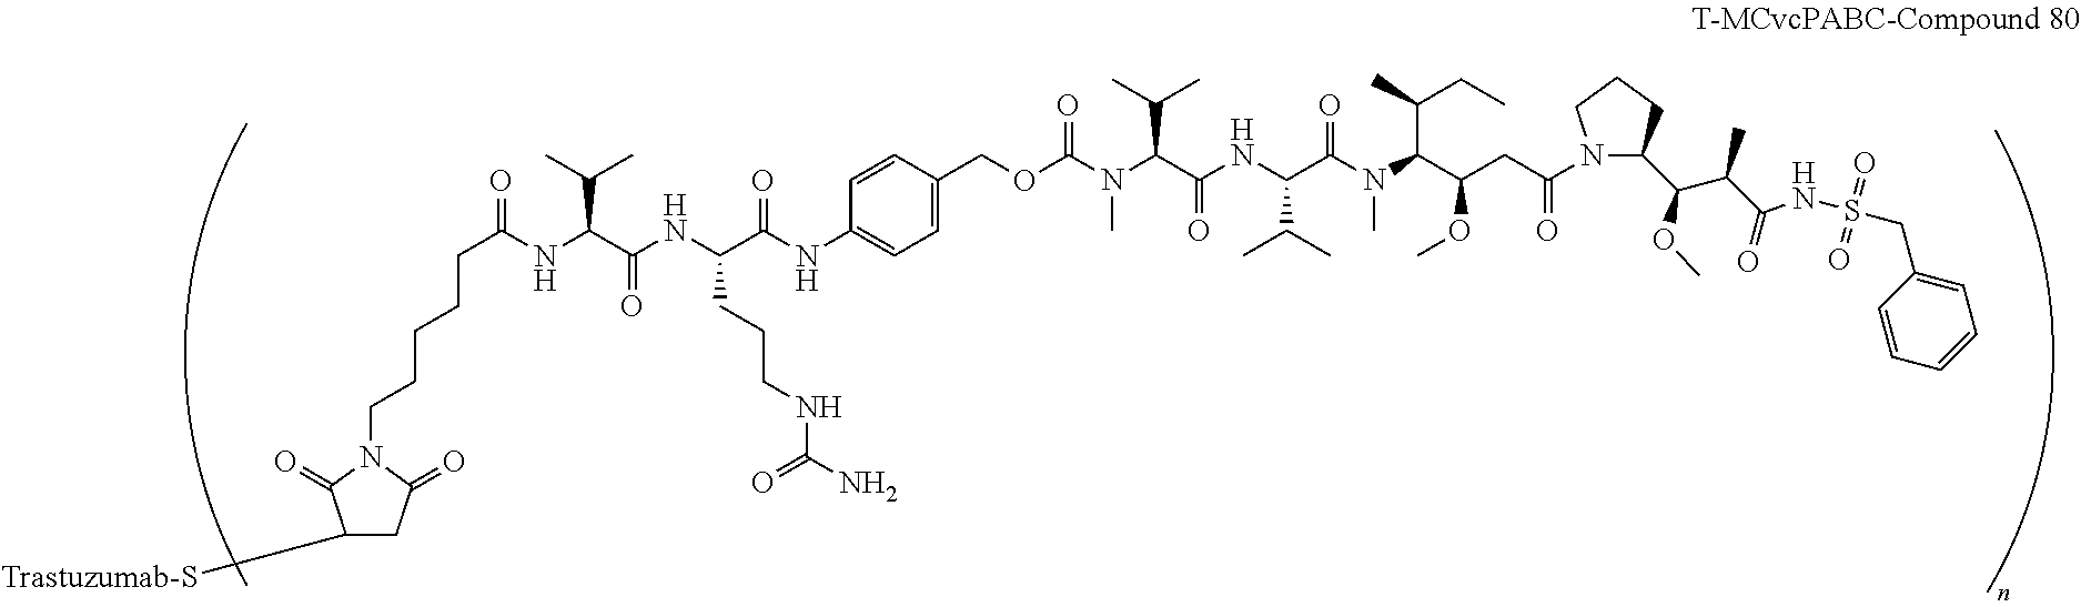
C(C(N(C(C(CC(=O)N1C(C(C(C(=O)NS(CC2=CC=CC=C2)(=O)=O)C)OC)CCC1)OC)C(CC)C)C)=O)(C(C)C)NC(C(N(C)C(OCC1=CC=C(NC(C(NC(C(NC(CCCCCN2C(=O)CC([Trastuzumab-S])C2=O)=O)C(C)C)=O)CCCNC(N)=O)=O)C=C1)=O)C(C)C)=O
